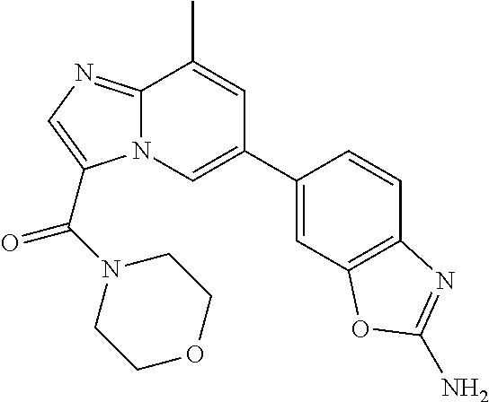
C12=NC=C(C(N3CCOCC3)=O)N1C=C(C1=CC3=C(C=C1)N=C(N)O3)C=C2C
